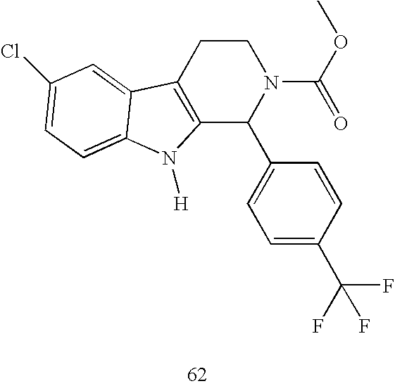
C12=C(CCN(C(=O)OC)C1C1=CC=C(C(F)(F)F)C=C1)C1=CC(Cl)=CC=C1N2[H]
